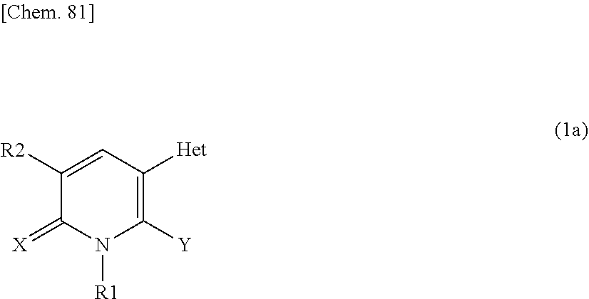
C1([R2])=CC([Het])=C([Y])N([R1])C1=[X]
